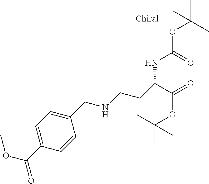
C1=CC(CNCCC(C(=O)OC(C)(C)C)NC(OC(C)(C)C)=O)=CC=C1C(=O)OC
